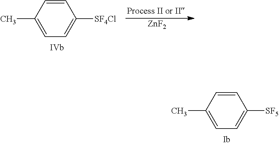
C1=C(C)C=CC([SF4Cl])=C1.[ZnF2].C1=C(C)C=CC([SF5])=C1
